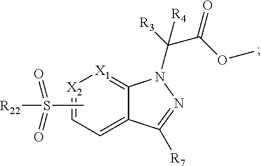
C1=C2C(=[X1][X2]=C1)N(C(C(=O)OC)([R4])[R3])N=C2[R7].CS([R22])(=O)=O
